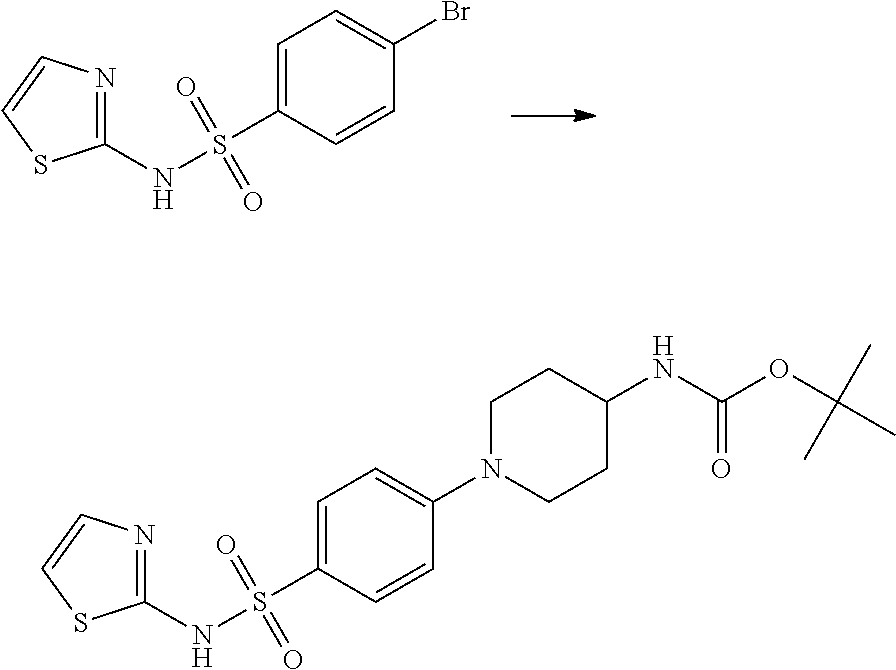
N(S(=O)(=O)C1=CC=C(Br)C=C1)C1=NC=CS1.N(S(=O)(=O)C1=CC=C(N2CCC(NC(OC(C)(C)C)=O)CC2)C=C1)C1=NC=CS1
